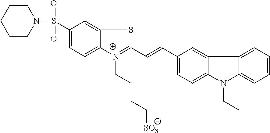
C1CN(S(=O)(=O)C2=CC=C3C(=C2)SC(C=CC2=CC=C4C(=C2)C2=CC=CC=C2N4CC)=[N+]3CCCC[SO3])CCC1
